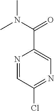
ClC1=NC=C(C(=O)N(C)C)N=C1
